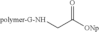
[polymer-G-NH]CC([ONp])=O
